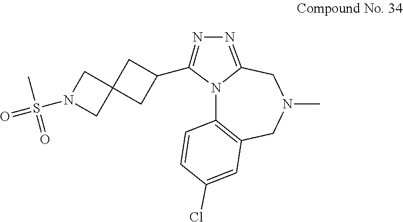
N12C3=C(CN(C)CC1=NN=C2C1CC2(C1)CN(S(C)(=O)=O)C2)C=C(Cl)C=C3
